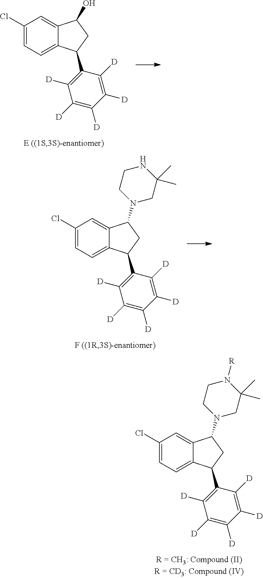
C1(Cl)=CC=C2C(=C1)C(O)CC2C1=C([D])C([D])=C([D])C([D])=C1[D].C1(Cl)=CC=C2C(=C1)C(N1CC(C)(C)NCC1)CC2C1=C([D])C([D])=C([D])C([D])=C1[D].C1(Cl)=CC=C2C(=C1)C(N1CC(C)(C)N([R])CC1)CC2C1=C([D])C([D])=C([D])C([D])=C1[D]
